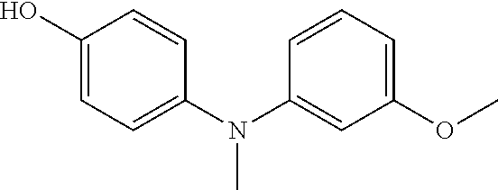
C1(O)=CC=C(N(C2=CC(OC)=CC=C2)C)C=C1
